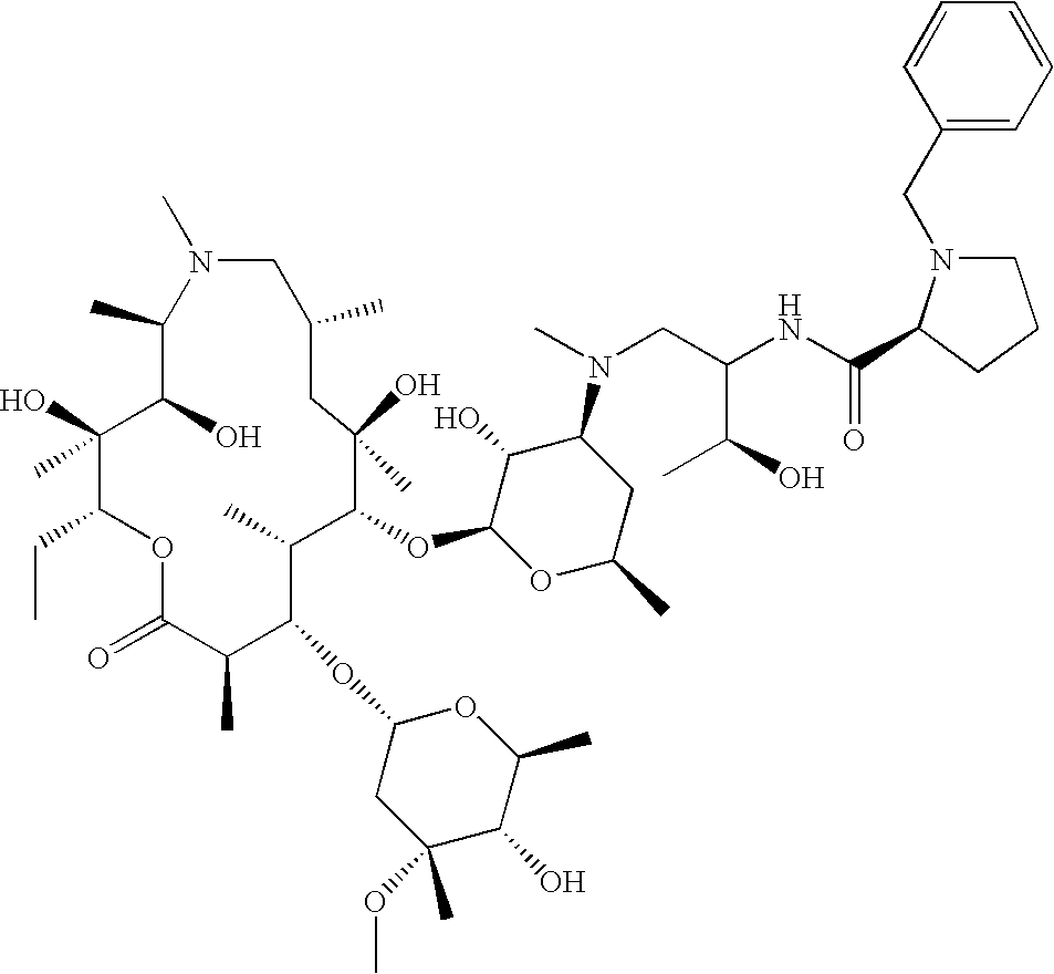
C1(C)C(O)C(O)(C)C(CC)OC(=O)C(C)C(OC2CC(C)(OC)C(O)C(C)O2)C(C)C(OC2OC(C)CC(N(C)CC(NC(=O)C3N(CC4=CC=CC=C4)CCC3)C(C)O)C2O)C(O)(C)CC(C)CN1C
